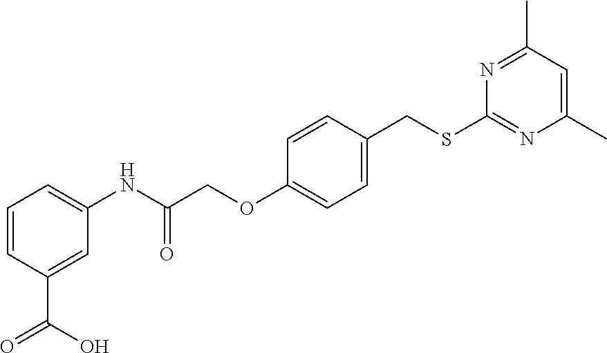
C1=CC(C(=O)O)=CC(NC(COC2=CC=C(CSC3=NC(C)=CC(C)=N3)C=C2)=O)=C1
